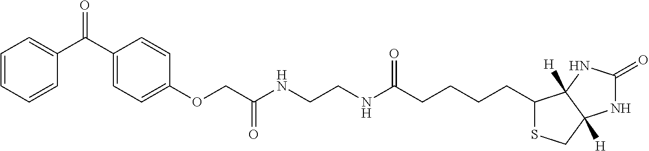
C1=CC=CC(C(C2=CC=C(OCC(NCCNC(CCCCC3SCC4([H])C3([H])NC(=O)N4)=O)=O)C=C2)=O)=C1
